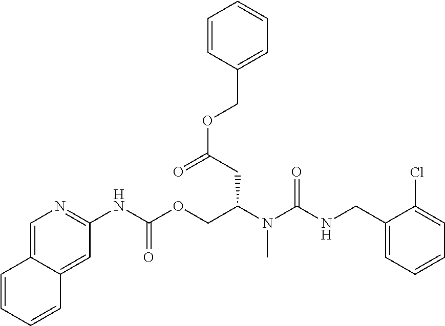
C1(Cl)=CC=CC=C1CNC(N(C(COC(NC1=NC=C2C(=C1)C=CC=C2)=O)CC(OCC1=CC=CC=C1)=O)C)=O
